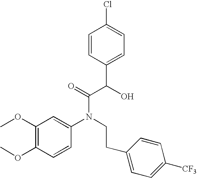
C1(OC)=C(OC)C=CC(N(CCC2=CC=C([CF3])C=C2)C(=O)C(C2=CC=C(Cl)C=C2)O)=C1
